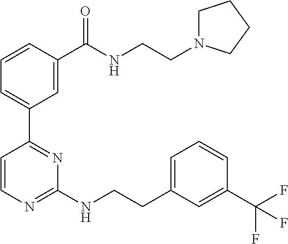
C1=CC(C(NCCN2CCCC2)=O)=CC(C2=NC(NCCC3=CC=CC(C(F)(F)F)=C3)=NC=C2)=C1
